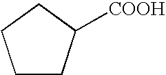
C1CC([COOH])CC1
